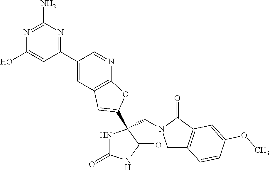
N1C(=O)NC(=O)C1(CN1CC2=C(C1=O)C=C(OC)C=C2)C1=CC2=C(N=CC(C3=NC(N)=NC(O)=C3)=C2)O1
